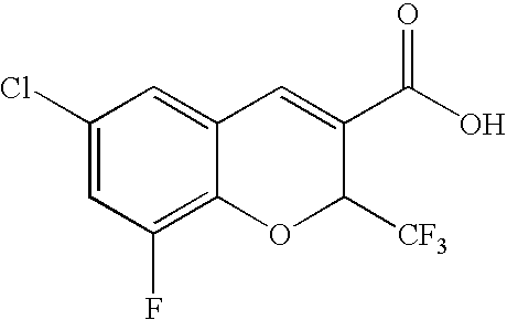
C12=C(F)C=C(Cl)C=C1C=C(C(O)=O)C([CF3])O2
